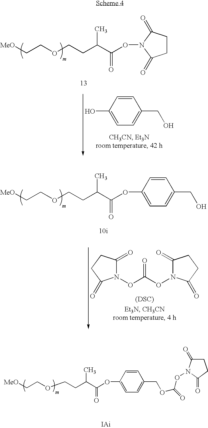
O(C(C(CCOCC[MeO])C)=O)C1=CC=C(COC(=O)ON2C(=O)CCC2=O)C=C1.C1CC(=O)N(OC(C(CCOCC[MeO])C)=O)C1=O.C1=CC(O)=CC=C1CO.O(C(C(CCOCC[MeO])C)=O)C1=CC=C(CO)C=C1.O(C(=O)ON1C(=O)CCC1=O)N1C(=O)CCC1=O.[(DSC)]
